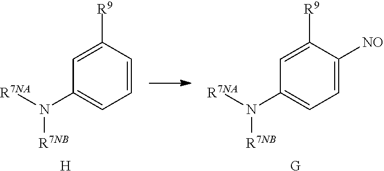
[R7NA]N(C1=CC=C([NO])C([R9])=C1)[R7NB].[G].[R7NA]N(C1=CC=CC([R9])=C1)[R7NB].[H]
